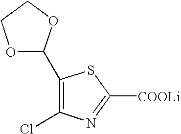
C1(Cl)=C(C2OCCO2)SC([COOLi])=N1
